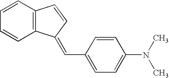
C1=CC=CC2=C1C=CC2=CC1=CC=C(N(C)C)C=C1
